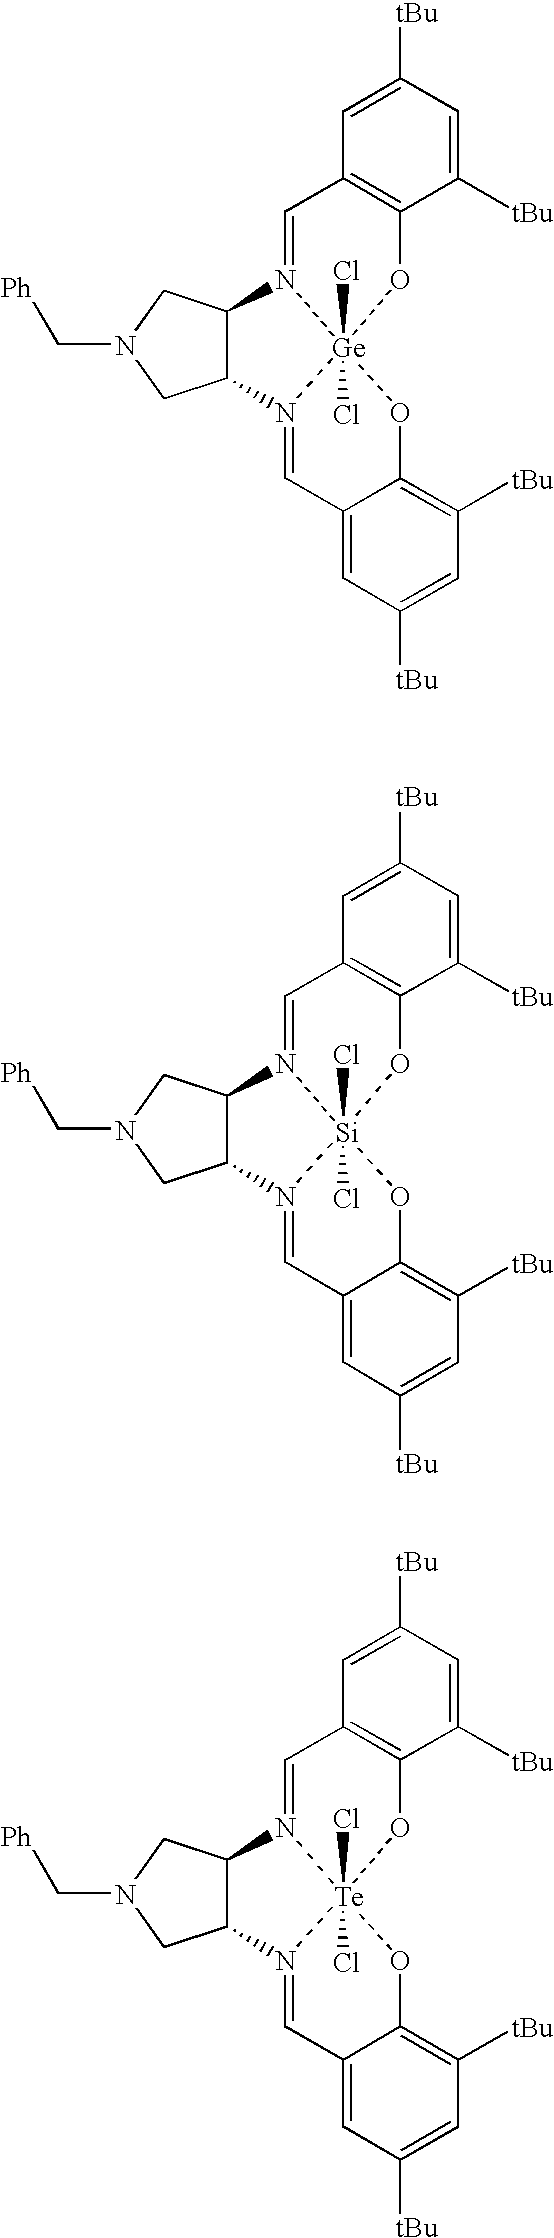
C1=C([tBu])C=C([tBu])C2=C1C=N1[Ge]3(Cl)(Cl)(O2)N(=CC2=CC([tBu])=CC([tBu])=C2O3)C2C1CN(C[Ph])C2.C1=C([tBu])C=C([tBu])C2=C1C=N1[Si]3(Cl)(Cl)(O2)N(=CC2=CC([tBu])=CC([tBu])=C2O3)C2C1CN(C[Ph])C2.C1=C([tBu])C=C([tBu])C2=C1C=N1[Te]3(Cl)(Cl)(O2)N(=CC2=CC([tBu])=CC([tBu])=C2O3)C2C1CN(C[Ph])C2
